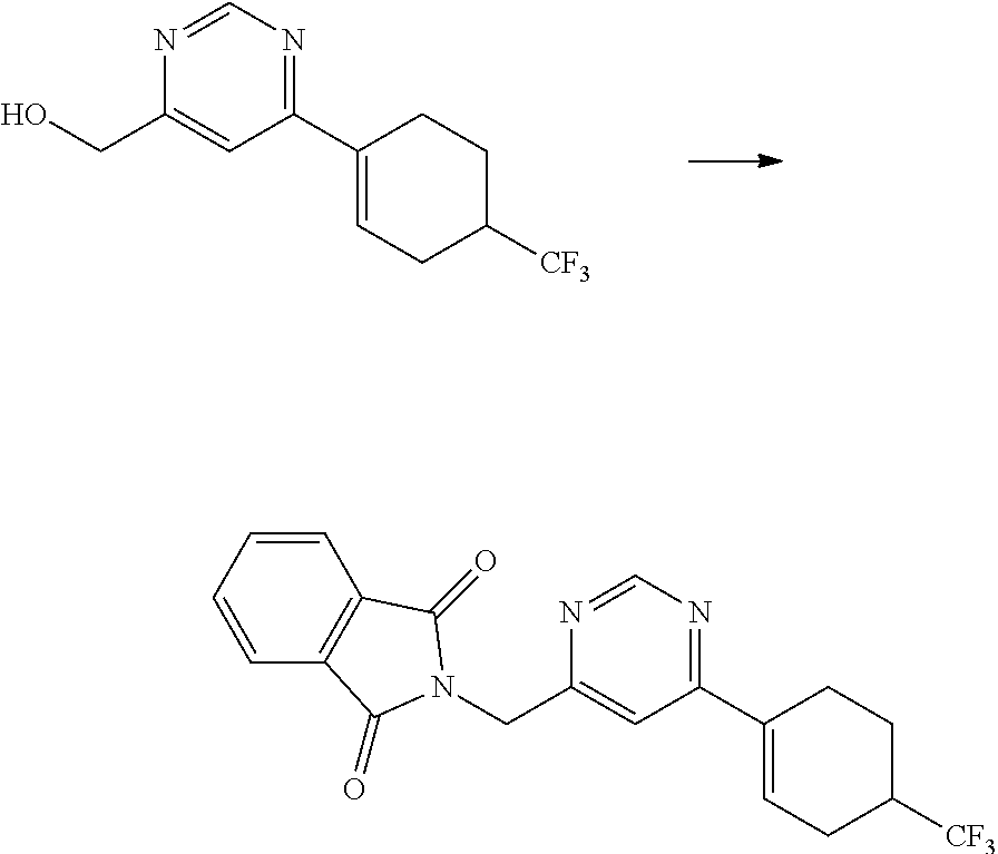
N1=CN=C(C2=CCC([CF3])CC2)C=C1CO.N1=CN=C(C2=CCC([CF3])CC2)C=C1CN1C(=O)C2=C(C=CC=C2)C1=O
